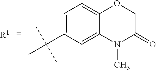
C1=C(C(C)(C)C)C=C2C(=C1)OCC(=O)N2C.[R1]
